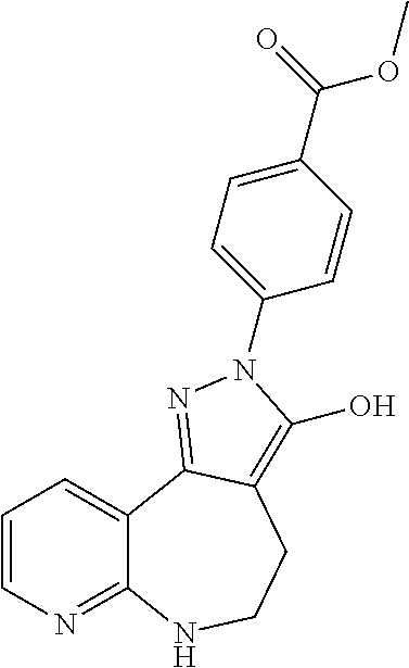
C1=CN=C2C(=C1)C1=NN(C3=CC=C(C(=O)OC)C=C3)C(O)=C1CCN2
